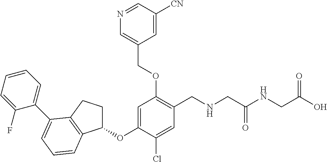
C1(OC2=CC(OCC3=CN=CC([CN])=C3)=C(CNCC(NCC(O)=O)=O)C=C2Cl)CCC2=C1C=CC=C2C1=CC=CC=C1F
